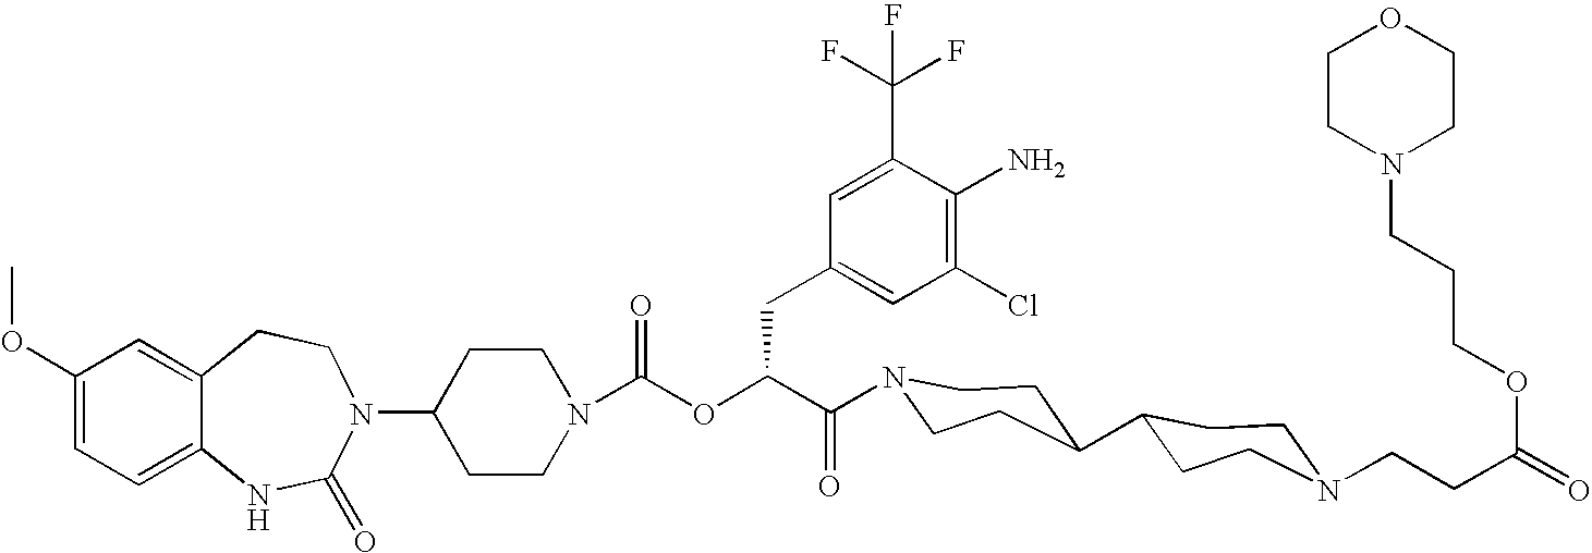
C12=CC(OC)=CC=C1NC(=O)N(C1CCN(C(OC(C(=O)N3CCC(C4CCN(CCC(=O)OCCCN5CCOCC5)CC4)CC3)CC3=CC(Cl)=C(N)C(C(F)(F)F)=C3)=O)CC1)CC2
